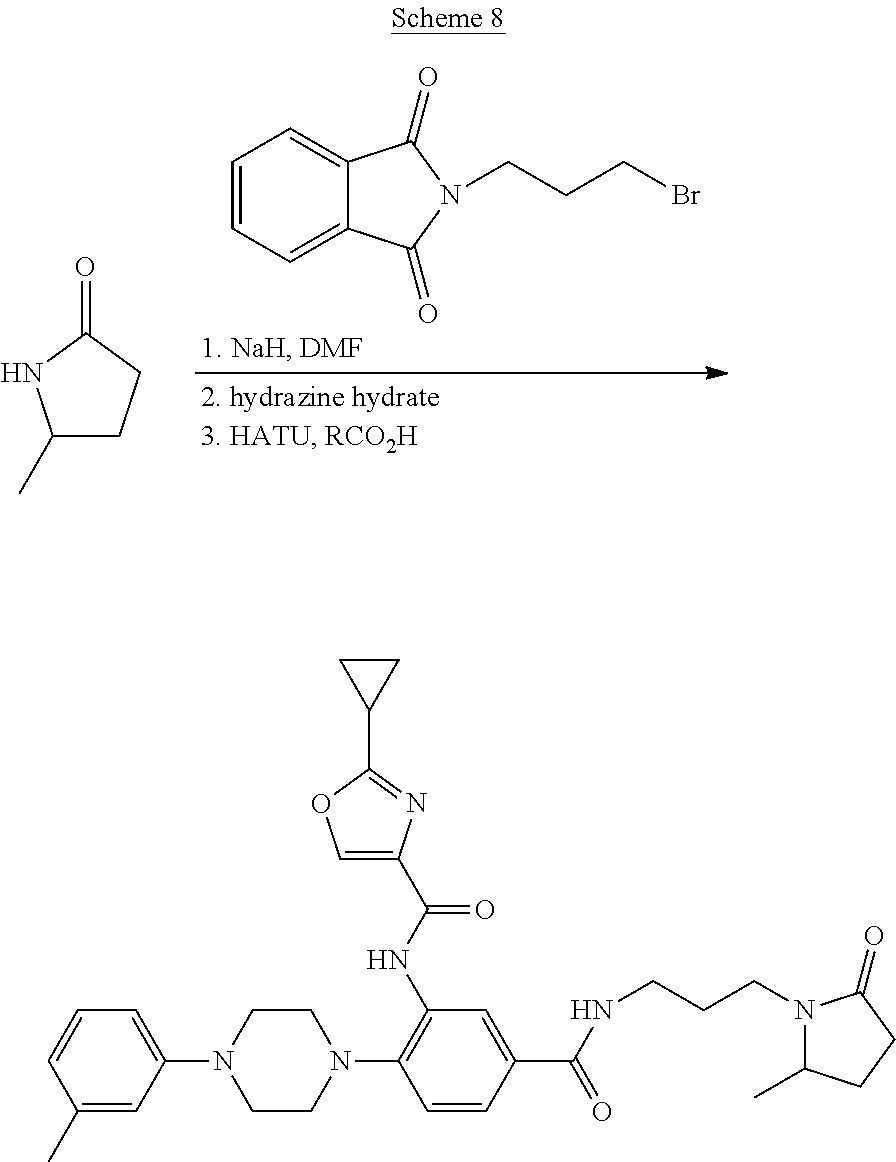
C1=CC=C2C(=C1)C(=O)N(CCCBr)C2=O.C1(C)CCC(=O)N1.C1(C)=CC(N2CCN(C3=C(NC(=O)C4=COC(C5CC5)=N4)C=C(C(NCCCN4C(C)CCC4=O)=O)C=C3)CC2)=CC=C1
